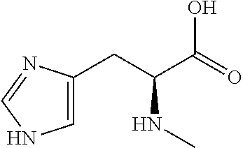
C1=C(CC(C(=O)O)NC)N=CN1
